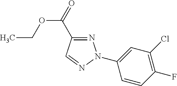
N1=C(C(=O)OCC)C=NN1C1=CC(Cl)=C(F)C=C1
